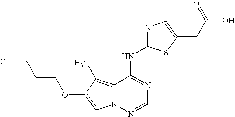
C12=C(C)C(OCCCCl)=CN1N=CN=C2NC1=NC=C(CC(O)=O)S1
